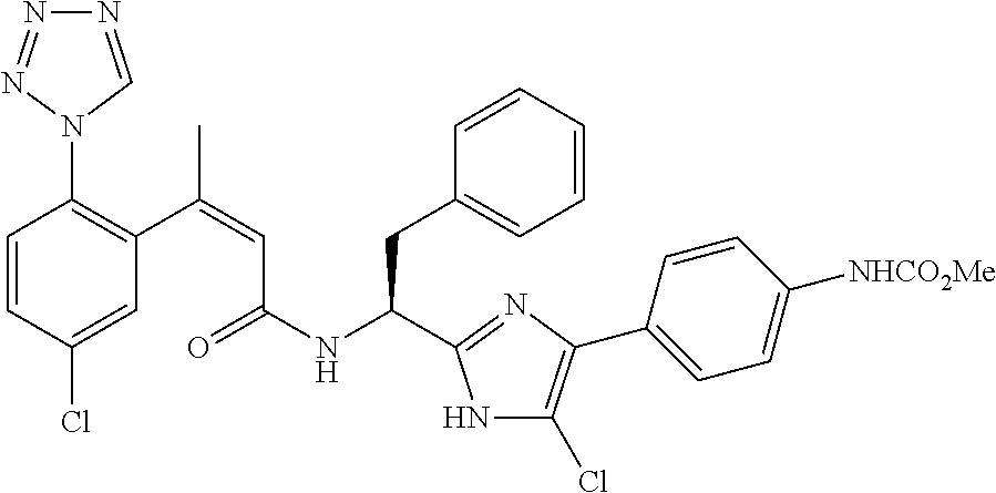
C1(Cl)=CC(C(=CC(NC(CC2=CC=CC=C2)C2=NC(C3=CC=C([NHCO2Me])C=C3)=C(Cl)N2)=O)C)=C(N2C=NN=N2)C=C1
